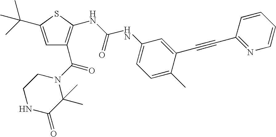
C1=C(C(C)(C)C)SC(NC(=O)NC2=CC=C(C)C(C#CC3=NC=CC=C3)=C2)=C1C(=O)N1CCNC(=O)C1(C)C
